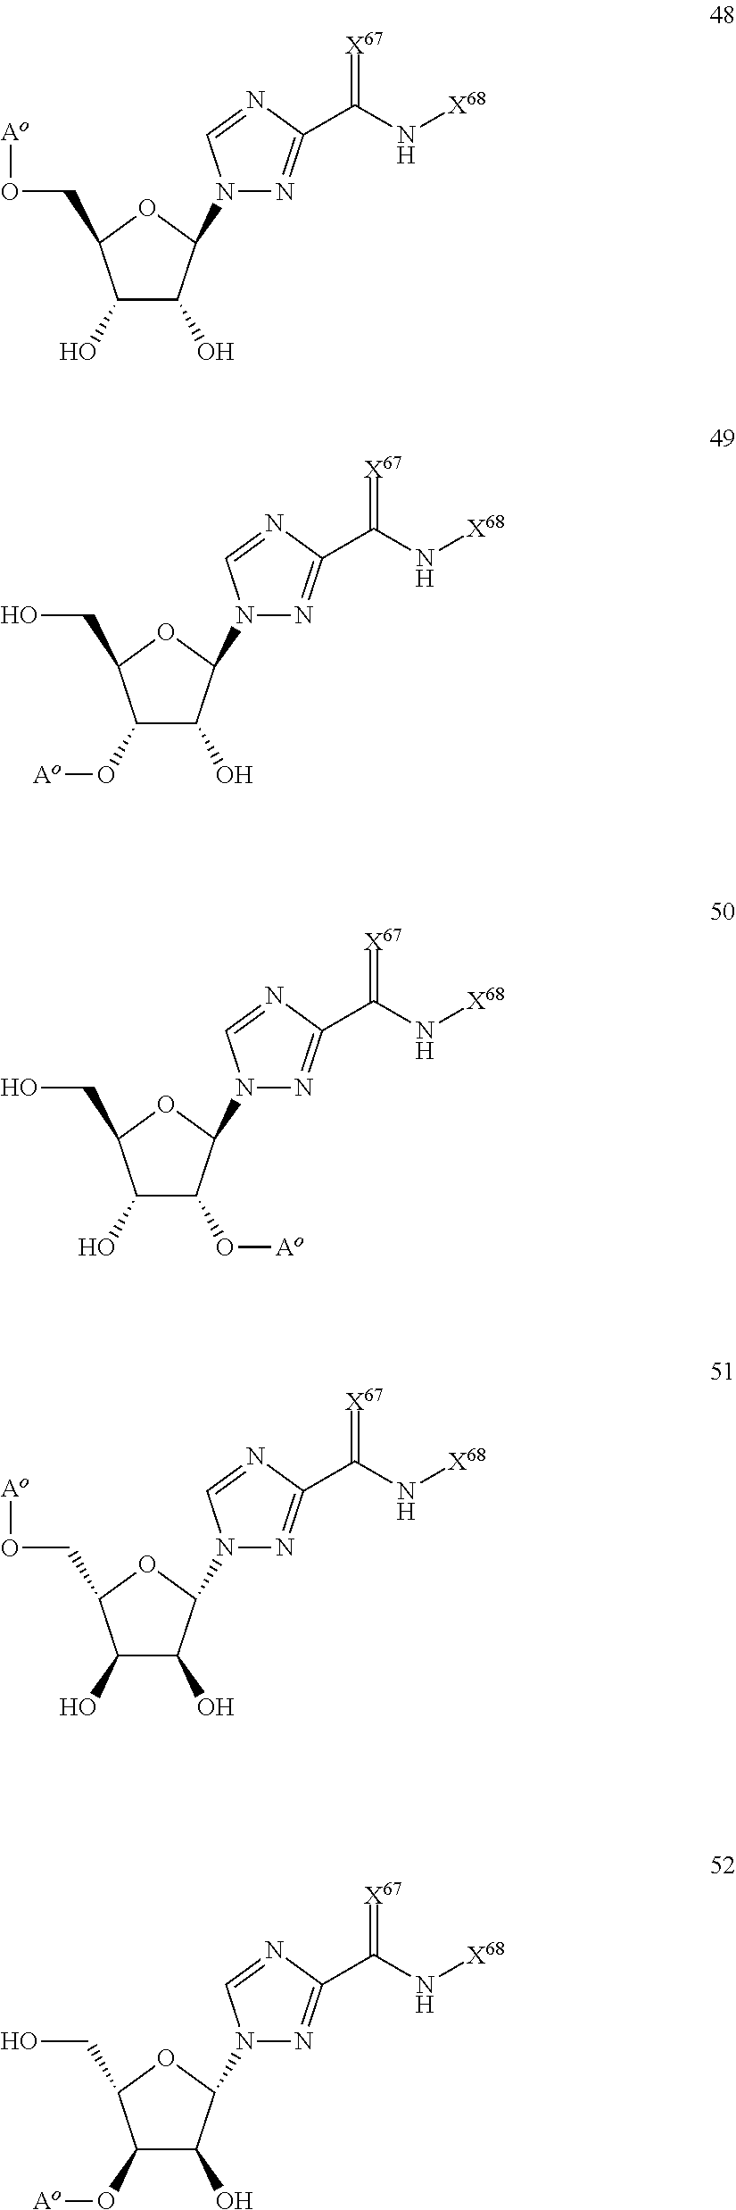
C1(O)C(O)C(N2N=C(C(N[X68])=[X67])N=C2)OC1CO[Ao].C1(O[Ao])C(O)C(N2N=C(C(N[X68])=[X67])N=C2)OC1CO.C1(O)C(O[Ao])C(N2N=C(C(N[X68])=[X67])N=C2)OC1CO.C1(O)C(O)C(N2N=C(C(N[X68])=[X67])N=C2)OC1CO[Ao].C1(O[Ao])C(O)C(N2N=C(C(N[X68])=[X67])N=C2)OC1CO
